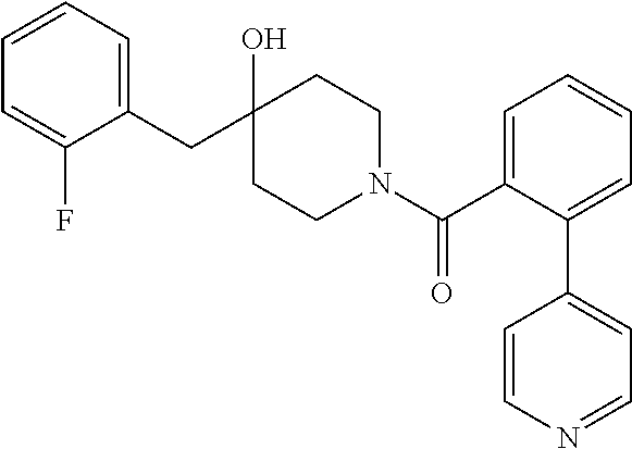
C1(CC2(O)CCN(C(C3=CC=CC=C3C3=CC=NC=C3)=O)CC2)=CC=CC=C1F
